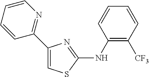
C1(C2=NC=CC=C2)=CSC(NC2=C([CF3])C=CC=C2)=N1
